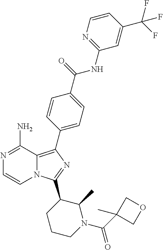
N12C(=C(C3=CC=C(C(=O)NC4=NC=CC(C(F)(F)F)=C4)C=C3)N=C1C1CCCN(C(C3(C)COC3)=O)C1C)C(N)=NC=C2
